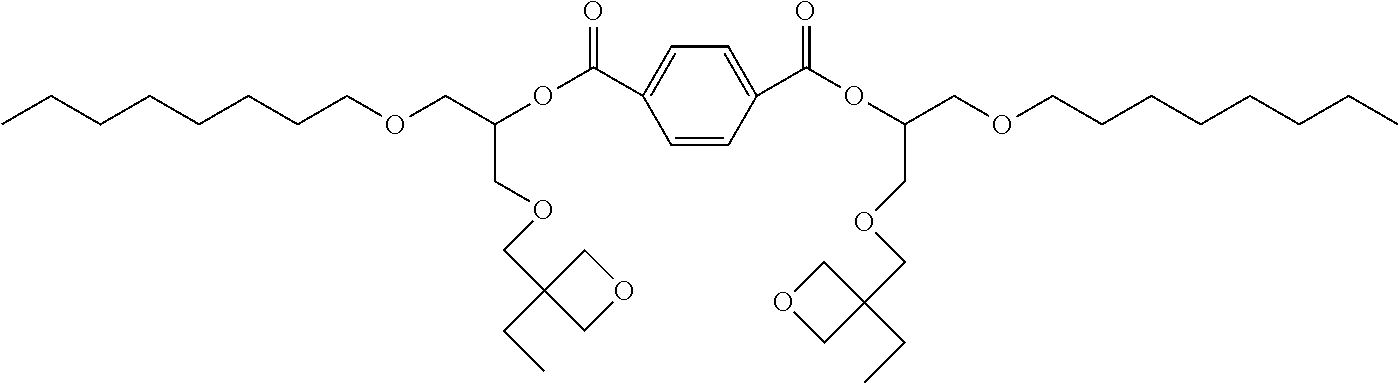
CCCCCCCCOCC(OC(C1=CC=C(C(OC(COCCCCCCCC)COCC2(CC)COC2)=O)C=C1)=O)COCC1(CC)COC1
